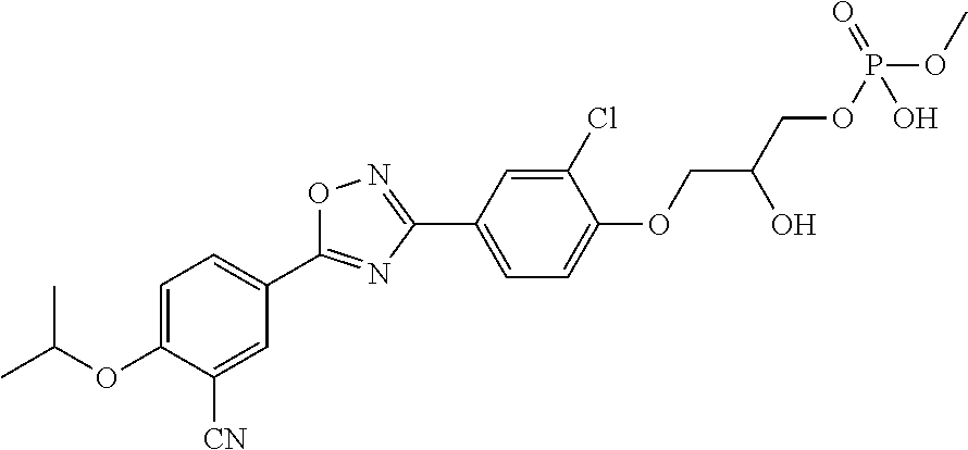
C1=C(OC(C)C)C([CN])=CC(C2=NC(C3=CC=C(OCC(COP(OC)(=O)O)O)C(Cl)=C3)=NO2)=C1
